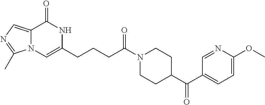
C12=CN=C(C)N1C=C(CCCC(N1CCC(C(=O)C3=CC=C(OC)N=C3)CC1)=O)NC2=O
